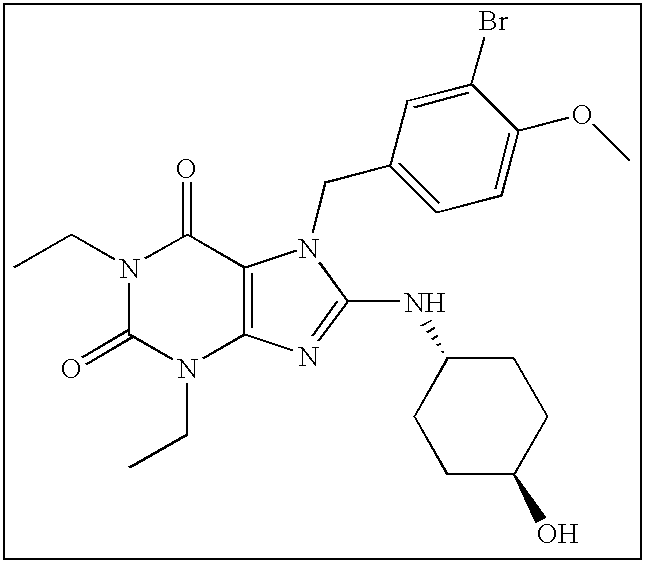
N1(CC)C(=O)N(CC)C2=C(C1=O)N(CC1=CC=C(OC)C(Br)=C1)C(NC1CCC(O)CC1)=N2
